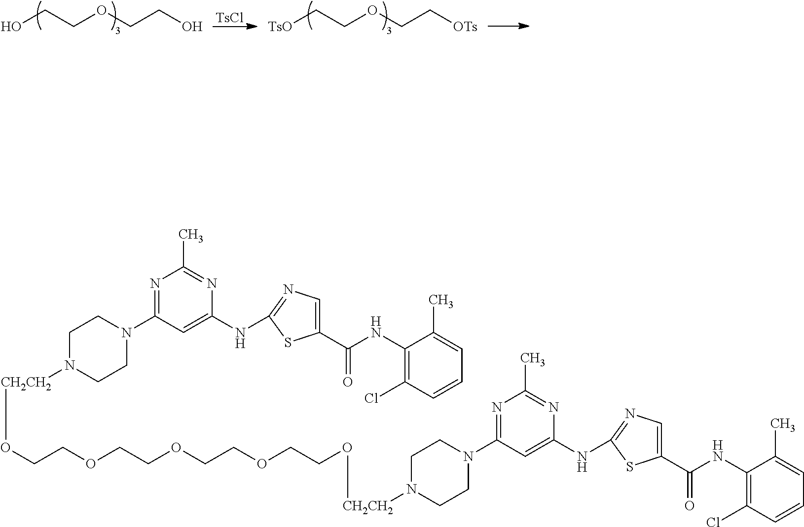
OCCOCCO.[TsO]CCOCC[OTs].[TsCl].C1CN(C2=NC(C)=NC(NC3=NC=C(C(NC4=C(Cl)C=CC=C4C)=O)S3)=C2)CCN1[CH2CH2]OCCOCCOCCOCCO[CH2CH2]N1CCN(C2=NC(C)=NC(NC3=NC=C(C(NC4=C(Cl)C=CC=C4C)=O)S3)=C2)CC1
